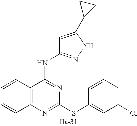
C12=C(N=C(SC3=CC(Cl)=CC=C3)N=C1NC1=NNC(C3CC3)=C1)C=CC=C2
